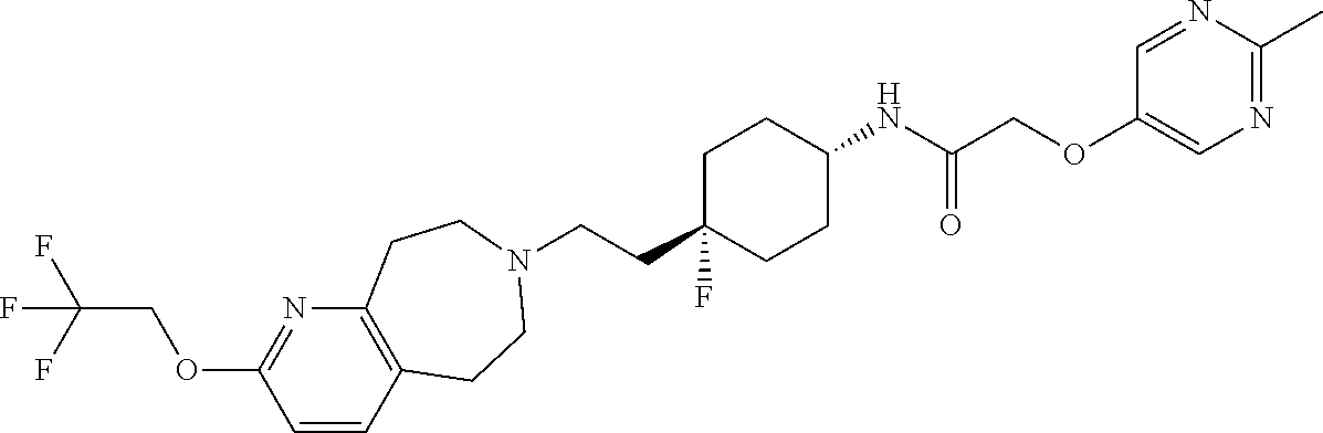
C(CC1(F)CCC(NC(COC2=CN=C(C)N=C2)=O)CC1)N1CCC2=C(N=C(OCC(F)(F)F)C=C2)CC1
